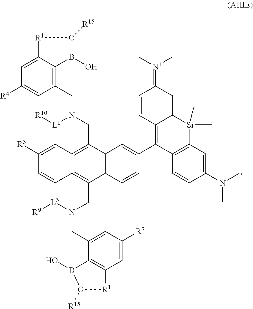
C12=C(CN(CC3=C4C(=CC([R4])=C3)[R1]O([R15])B4O)[L1][R10])C3=C(C(CN(CC4=CC([R7])=CC5=C4B(O)O([R15])[R1]5)[L3][R9])=C1C=CC([R3])=C2)C=CC(C1=C2C(=CC(=[N+](C)C)C=C2)[Si](C)(C)C2=C1C=CC(N(C)C)=C2)=C3
